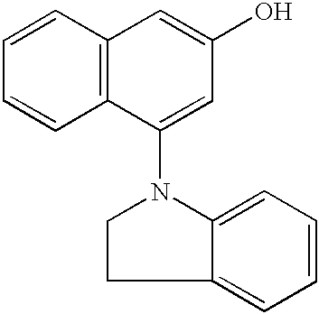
C1=CC2=C(C=C1)C=C(O)C=C2N1CCC2=CC=CC=C12
